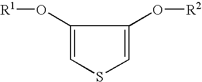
C1=C(O[R1])C(O[R2])=CS1
